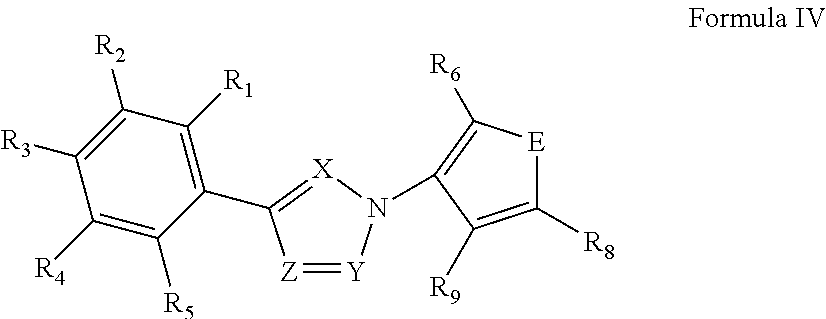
[Z]1=[Y]N(C2=C([R6])[E]C([R8])=C2[R9])[X]=C1C1=C([R1])C([R2])=C([R3])C([R4])=C1[R5]
